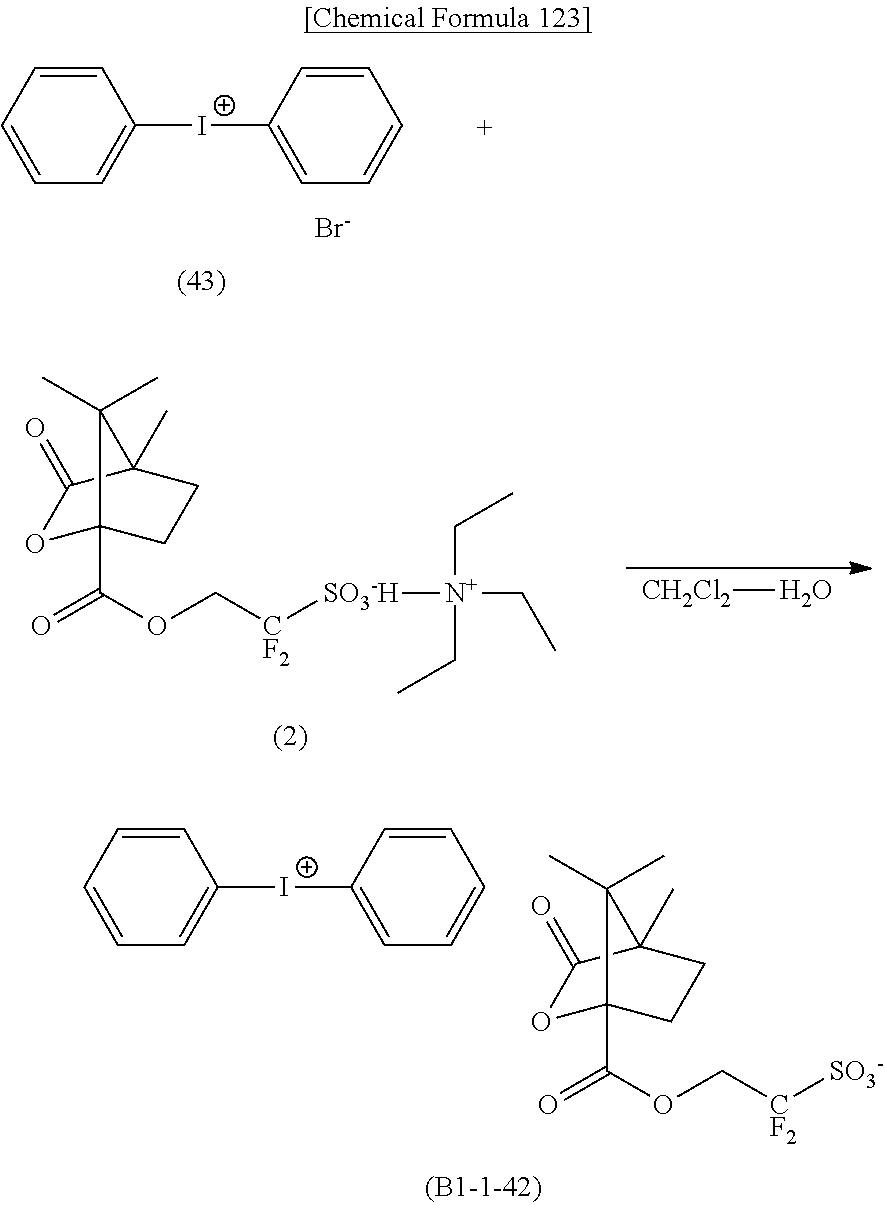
[CH2Cl2]O.O1C2(C(OC[CF2][SO3-H][N+](CC)(CC)CC)=O)CCC(C)(C1=O)C2(C)C.[Br-].C1=CC=CC=C1[I+]C1=CC=CC=C1.O1C2(C(OC[CF2][SO3-])=O)CCC(C)(C1=O)C2(C)C.C1=CC=CC=C1[I+]C1=CC=CC=C1
